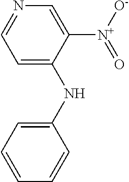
C1=C(NC2=CC=CC=C2)C([N+]([O-])=O)=CN=C1
